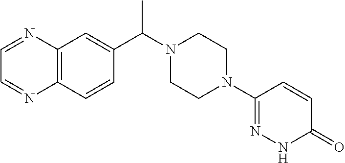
C12=C(C=CC(C(N3CCN(C4=NNC(=O)C=C4)CC3)C)=C1)N=CC=N2
